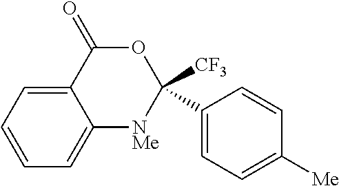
C1=CC=C2C(=C1)[NMe]C([CF3])(C1=CC=C([Me])C=C1)OC2=O
